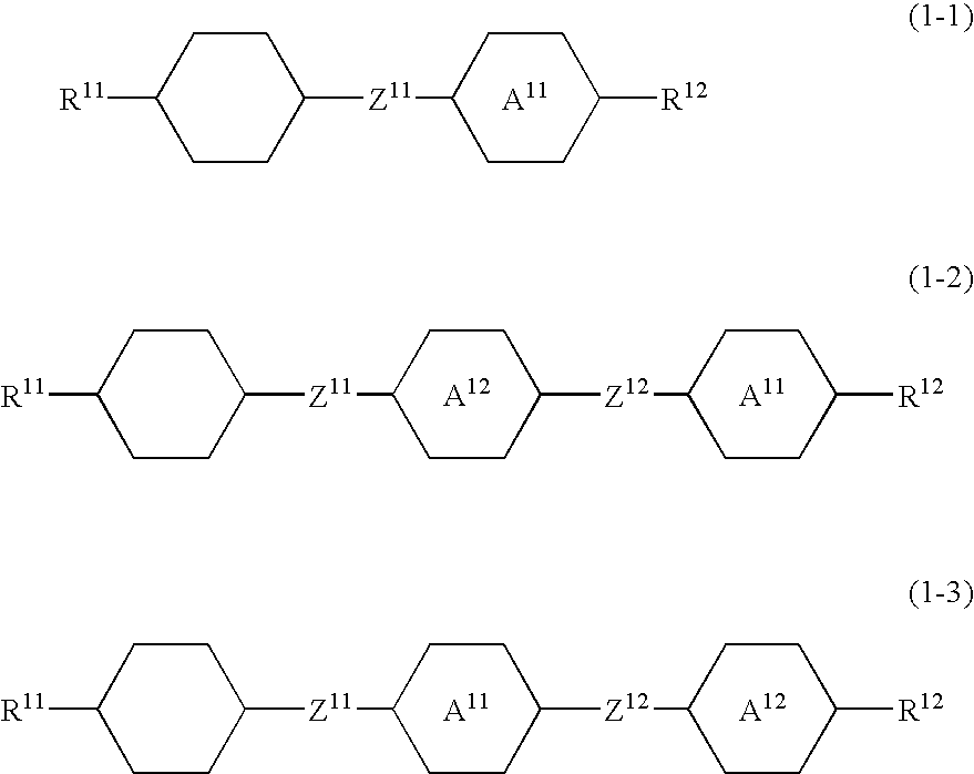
[R11]C1CCC([Z11]C2CCC([R12])CC2)CC1.[R11]C1CCC([Z11]C2CCC([Z12]C3CCC([R12])CC3)CC2)CC1.[R11]C1CCC([Z11]C2CCC([Z12]C3CCC([R12])CC3)CC2)CC1
